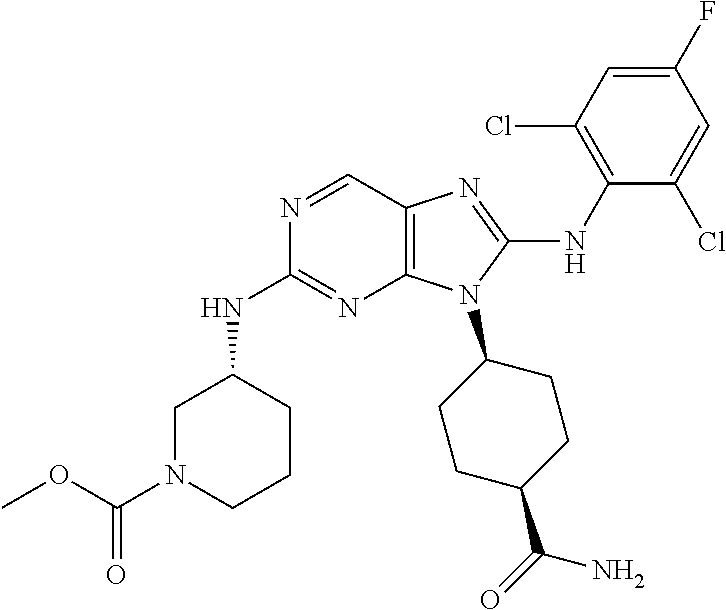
N1=CC2=C(N=C1NC1CN(C(OC)=O)CCC1)N(C1CCC(C(=O)N)CC1)C(NC1=C(Cl)C=C(F)C=C1Cl)=N2
